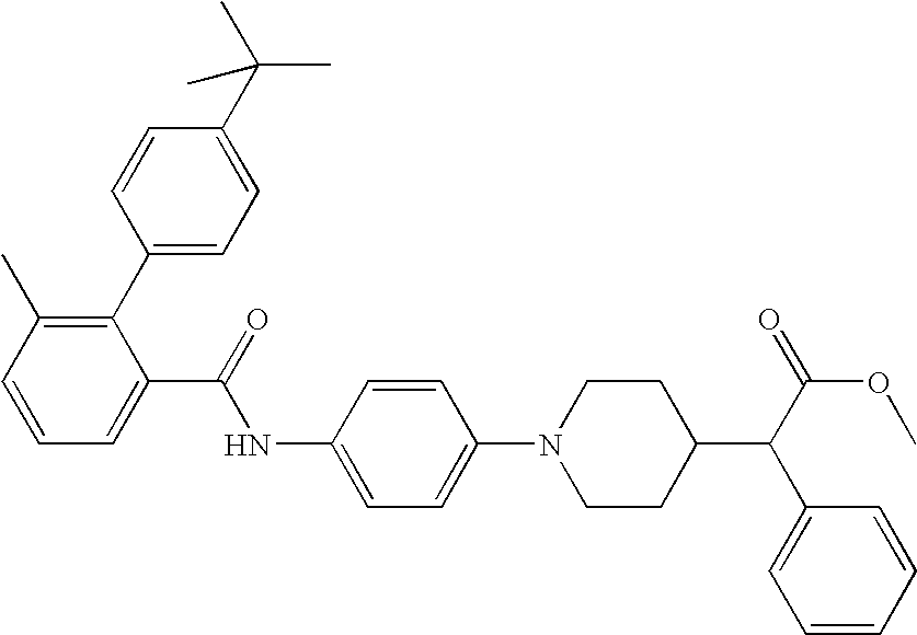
C1=CC(C2=C(C)C=CC=C2C(NC2=CC=C(N3CCC(C(C4=CC=CC=C4)C(OC)=O)CC3)C=C2)=O)=CC=C1C(C)(C)C
